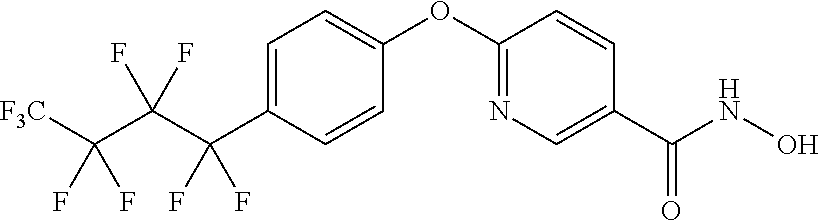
C1=C(C(C(C([F3C])(F)F)(F)F)(F)F)C=CC(OC2=NC=C(C(NO)=O)C=C2)=C1
